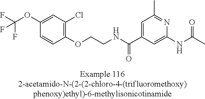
C1(OC(F)(F)F)=CC(Cl)=C(OCCNC(C2=CC(C)=NC(NC(=O)C)=C2)=O)C=C1
